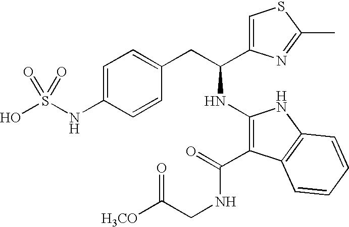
OS(NC1=CC=C(CC(NC2=C(C(=O)NCC([H3CO])=O)C3=C(N2)C=CC=C3)C2=CSC(C)=N2)C=C1)(=O)=O
